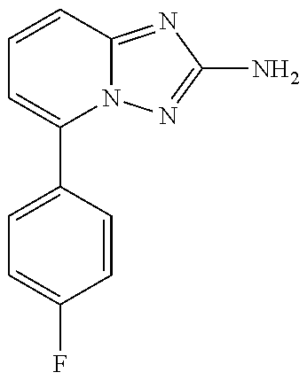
C1(C2=CC=C(F)C=C2)=CC=CC2=NC(N)=NN12
